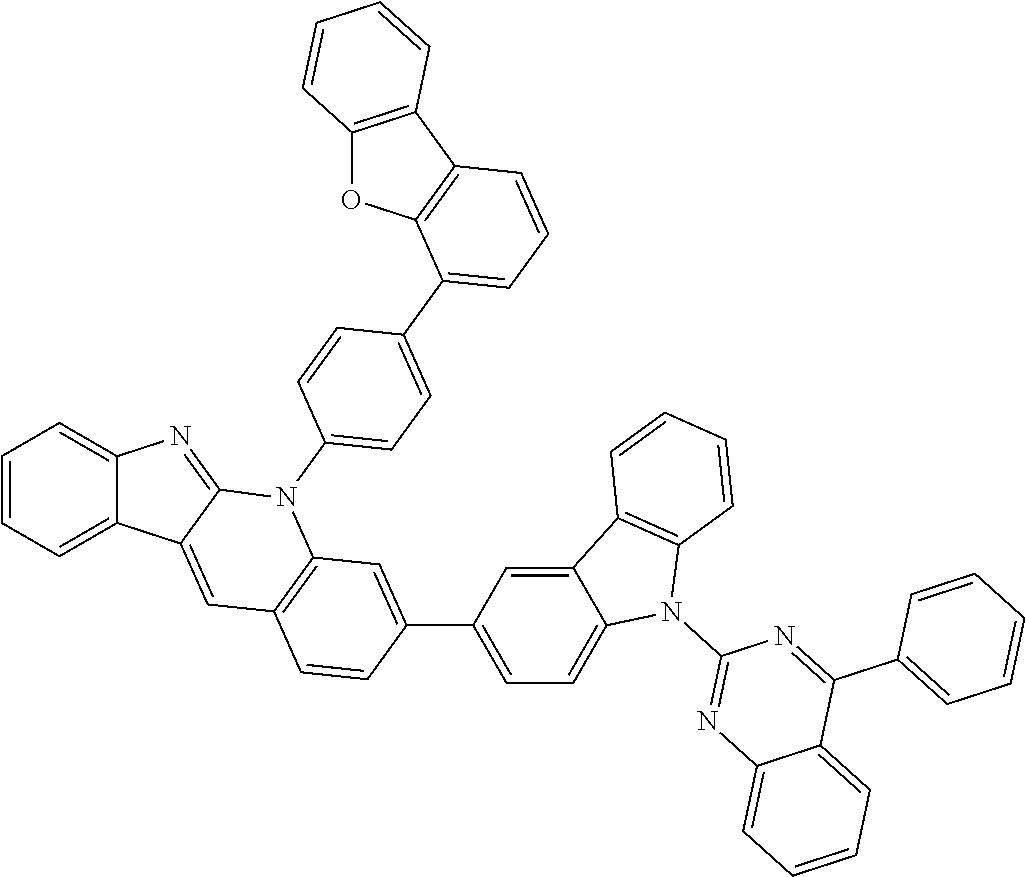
C1=CC=C2C(=C1)N=C1C2=CC2=C(N1C1=CC=C(C3=CC=CC4=C3OC3=C4C=CC=C3)C=C1)C=C(C1=CC=C3C(=C1)C1=C(N3C3=NC4=CC=CC=C4C(C4=CC=CC=C4)=N3)C=CC=C1)C=C2
